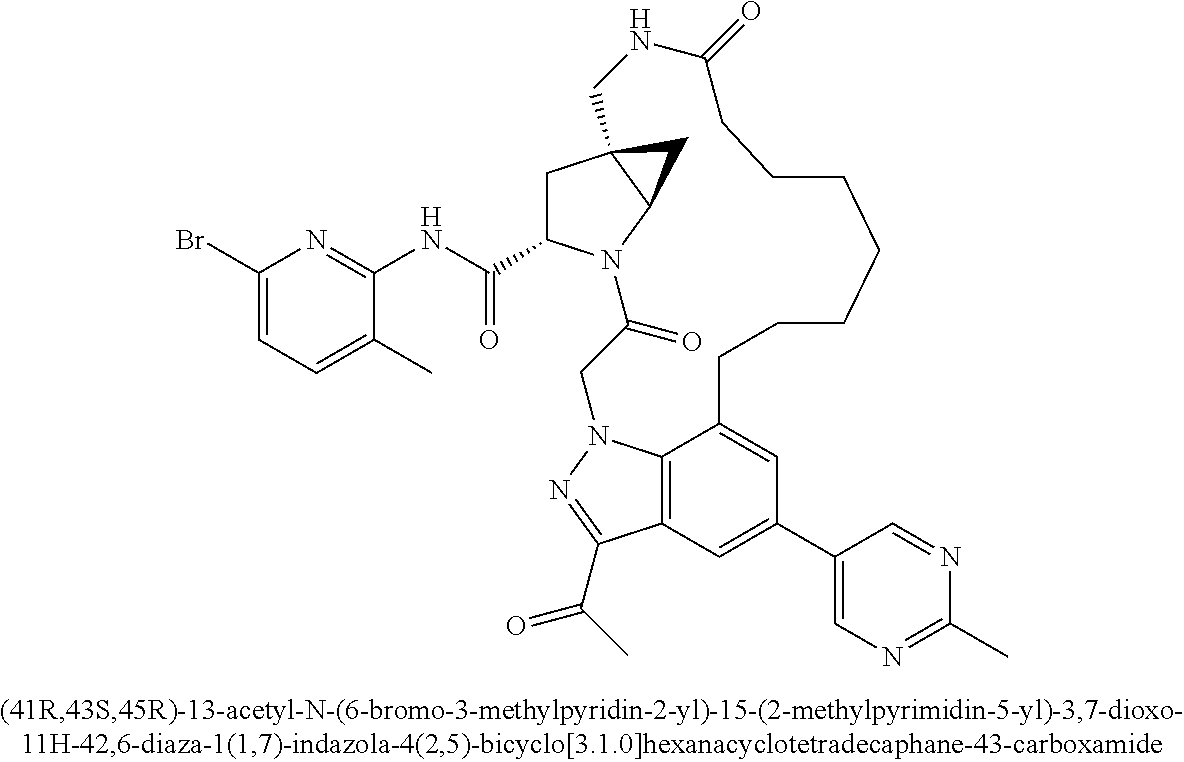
C12=C3C=C(C4=CN=C(C)N=C4)C=C1CCCCCCCC(=O)NCC14CC(C(NC5=NC(Br)=CC=C5C)=O)N(C1C4)C(=O)CN2N=C3C(=O)C
